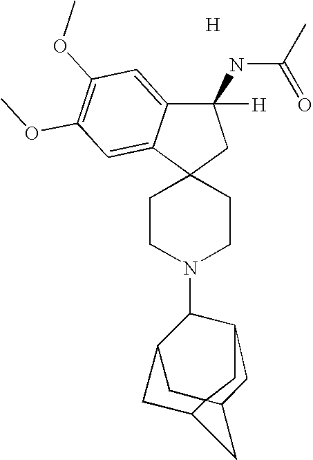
[H].C1CN(C2C3CC45C(C3)CC4CC2C5)CCC12CC(NC(C)=O)([H])C1=CC(OC)=C(OC)C=C21
